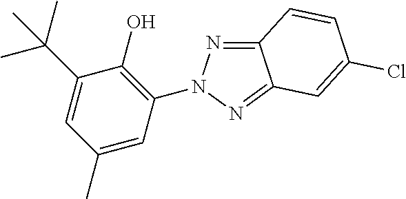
C12=NN(C3=C(O)C(C(C)(C)C)=CC(C)=C3)N=C1C=C(Cl)C=C2
